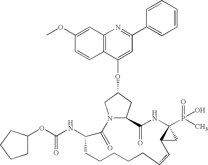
C12=C(C=C(OC)C=C1)N=C(C1=CC=CC=C1)C=C2OC1CN2C(C1)C(=O)NC1(P(=O)(O)C)C(C1)C=CCCCCCC(NC(=O)OC1CCCC1)C2=O
